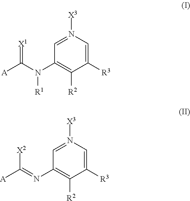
[A]C(N(C1=C([R2])C([R3])=CN([X3])=C1)[R1])=[X1].[A]C(=NC1=C([R2])C([R3])=CN([X3])=C1)[X2]
